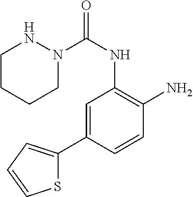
C1=C(C2=CC=CS2)C=CC(N)=C1NC(=O)N1NCCCC1
